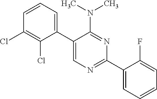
C1(C2=CN=C(C3=CC=CC=C3F)N=C2N(C)C)=CC=CC(Cl)=C1Cl
